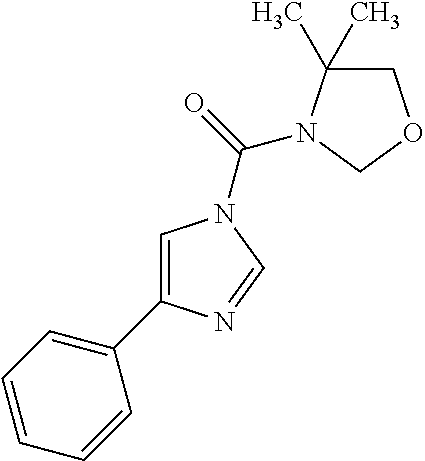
C1=C(C2=CC=CC=C2)N=CN1C(=O)N1C(C)(C)COC1
